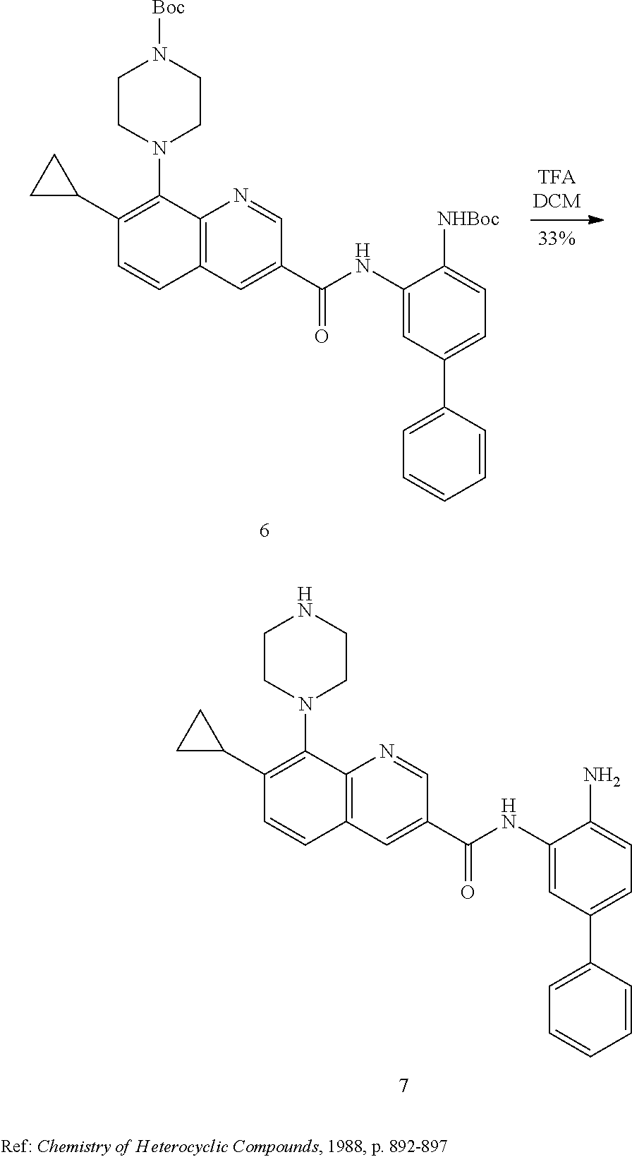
C1(C2CC2)=C(N2CCN([Boc])CC2)C2=C(C=C1)C=C(C(=O)NC1=CC(C3=CC=CC=C3)=CC=C1[NHBoc])C=N2.C1(C2CC2)=C(N2CCNCC2)C2=C(C=C1)C=C(C(=O)NC1=CC(C3=CC=CC=C3)=CC=C1N)C=N2
